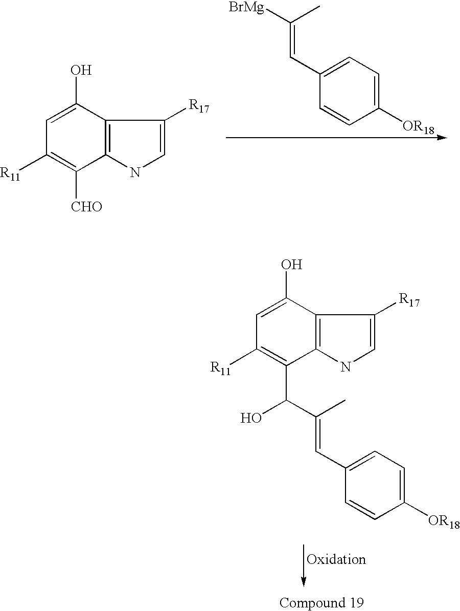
C1([OR18])=CC=C(C=C(C)[BrMg])C=C1.C1([R11])=C([CHO])C2=C(C(O)=C1)C([R17])=CN2.C1([R11])=C(C(C(=CC2=CC=C([OR18])C=C2)C)O)C2=C(C(O)=C1)C([R17])=CN2
